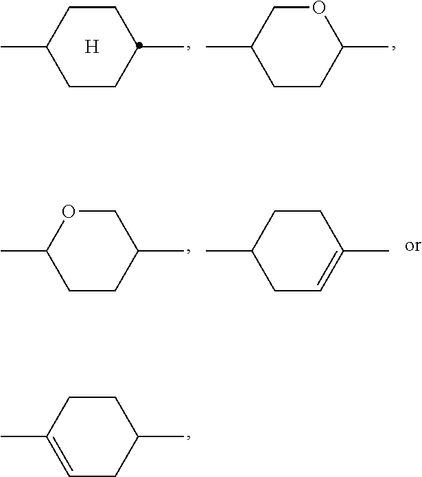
C1=C(C)CCC(C)C1.C1CC(C)CCC1C.[H].C1CC(C)OCC1C.C1CC(C)COC1C.C1C=C(C)CCC1C
